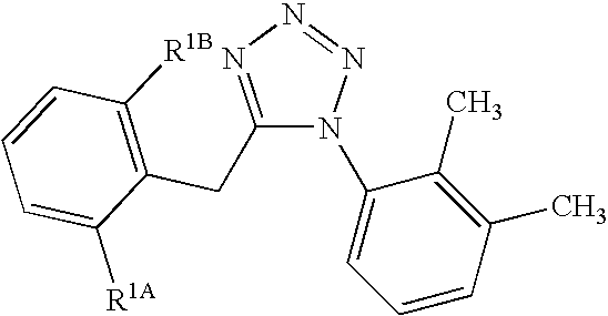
C1(CC2=C([R1B])C=CC=C2[R1A])=NN=NN1C1=CC=CC(C)=C1C
